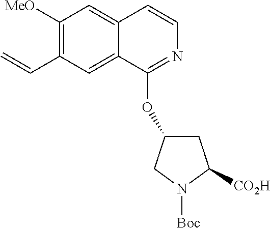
O(C1CC([CO2H])N([Boc])C1)C1=NC=CC2=CC([MeO])=C(C=C)C=C12
